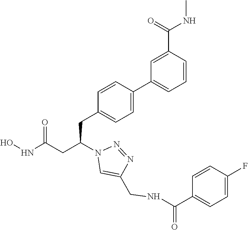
ONC(CC(N1C=C(CNC(C2=CC=C(F)C=C2)=O)N=N1)CC1=CC=C(C2=CC=CC(C(=O)NC)=C2)C=C1)=O
